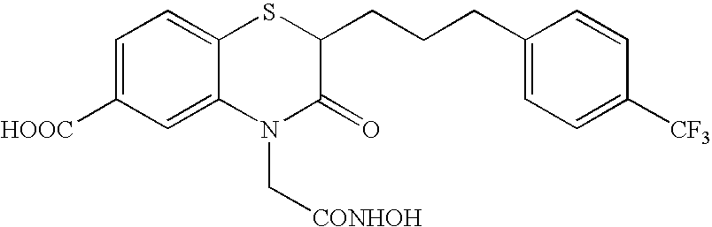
C1=C([HOOC])C=C2C(=C1)SC(CCCC1=CC=C([CF3])C=C1)C(=O)N2C[CONHOH]
